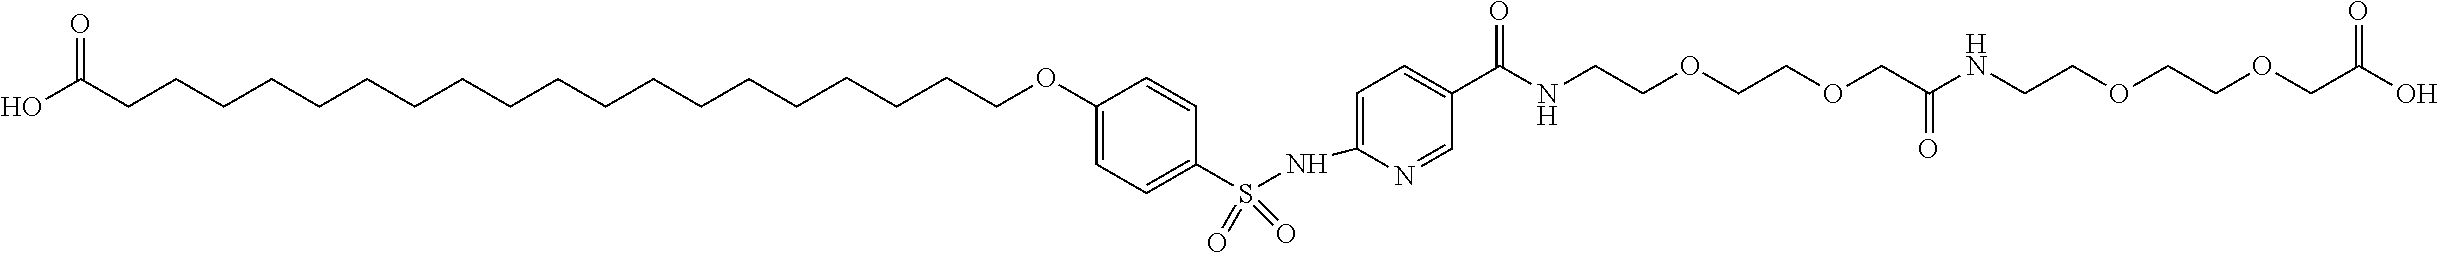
C1(S(NC2=CC=C(C(=O)NCCOCCOCC(NCCOCCOCC(O)=O)=O)C=N2)(=O)=O)=CC=C(OCCCCCCCCCCCCCCCCCCCC(O)=O)C=C1
